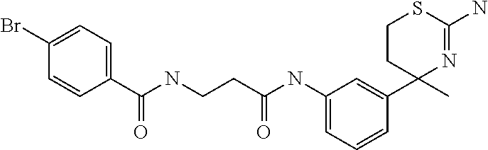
C1(C(NCCC(NC2=CC=CC(C3(C)CCSC(N)=N3)=C2)=O)=O)=CC=C(Br)C=C1
